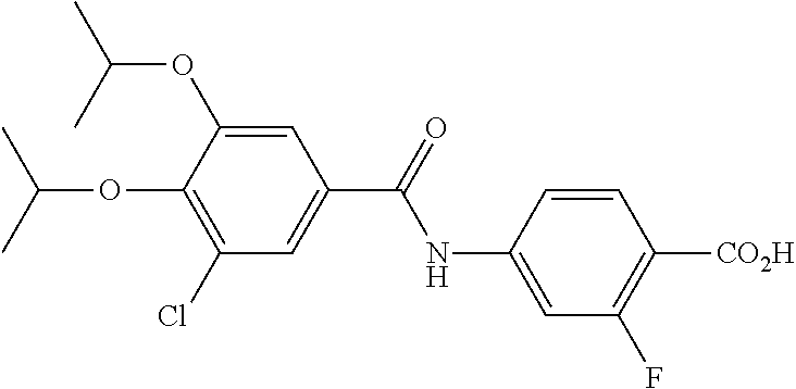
C1=C(NC(=O)C2=CC(Cl)=C(OC(C)C)C(OC(C)C)=C2)C=CC([CO2H])=C1F
